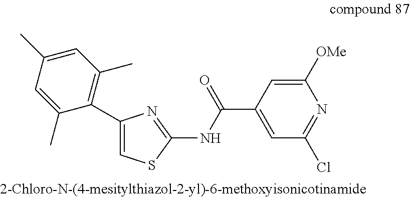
C1=C(C)C=C(C)C(C2=CSC(NC(C3=CC(Cl)=NC([OMe])=C3)=O)=N2)=C1C
